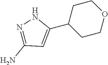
C1CC(C2=CC(N)=NN2)CCO1
